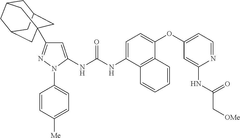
C1=CC([Me])=CC=C1N1C(NC(NC2=CC=C(OC3=CC=NC(NC(C[OMe])=O)=C3)C3=C2C=CC=C3)=O)=CC(C23CC4CC(CC(C2)C4)C3)=N1
